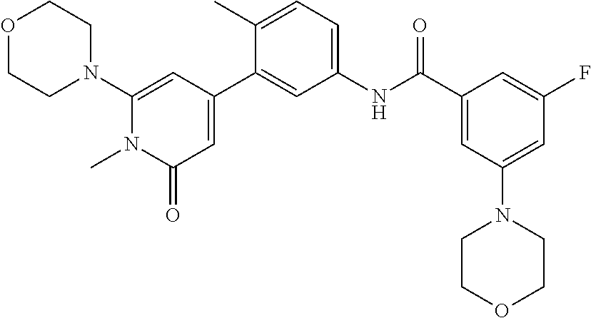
O1CCN(C2=CC(C3=CC(NC(C4=CC(N5CCOCC5)=CC(F)=C4)=O)=CC=C3C)=CC(=O)N2C)CC1
